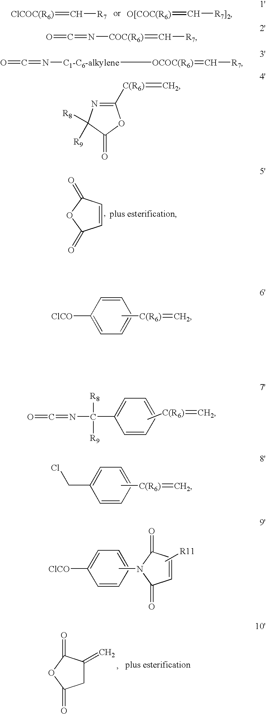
[ClCOC(R6)]=C[R7].[O[COC(R6)]=C[R7]2].C1=CC(=O)OC1=O.O=C=NC([R8])([R9])C1=CC=CC=C1.C[C(R6)]=C.C(C1=CC=CC=C1)Cl.C[C(R6)]=C.C1=CC=C([ClCO])C=C1.CN1C(=O)C=CC1=O.C[R11].C1C(=C)C(=O)OC1=O.[ClCO]C1=CC=CC=C1.C[C(R6)]=C.O=C=N[COC(R6)]=C[R7].O=C=N[C1-C6-alkylene][OCOC(R6)]=C[R7].C1([C(R6)]=C)=NC([R8])([R9])C(=O)O1
